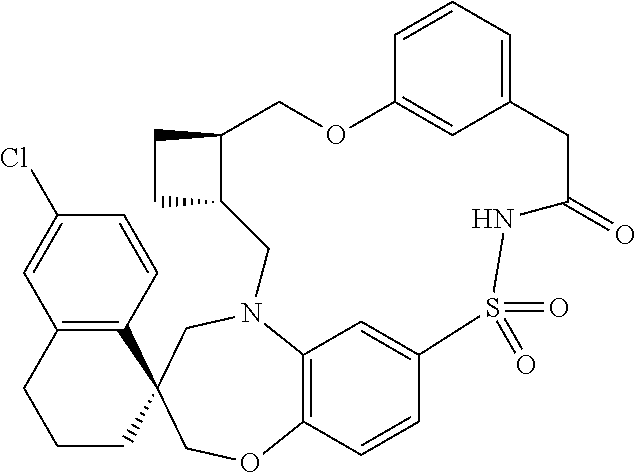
C12=C(C=CC(Cl)=C1)C1(CCC2)COC2=C3N(C1)CC1C(CC1)COC1=CC(=CC=C1)CC(=O)NS(=O)(=O)C(=C3)C=C2
